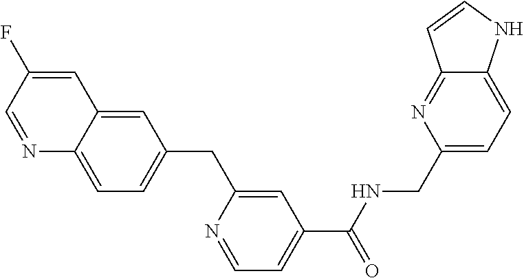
C1=C(F)C=NC2=CC=C(CC3=CC(C(NCC4=CC=C5C(=N4)C=CN5)=O)=CC=N3)C=C12
